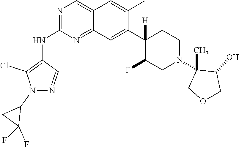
C12=CN=C(NC3=C(Cl)N(C4CC4(F)F)N=C3)N=C1C=C(C1([H])C(F)CN(C3(C)COCC3O)CC1)C(C)=C2
